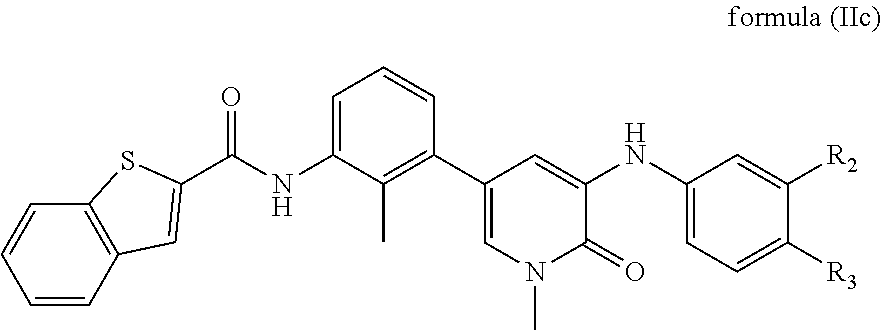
C1=C(NC(C2=CC3=C(S2)C=CC=C3)=O)C(C)=C(C2=CN(C)C(=O)C(NC3=CC=C([R3])C([R2])=C3)=C2)C=C1
